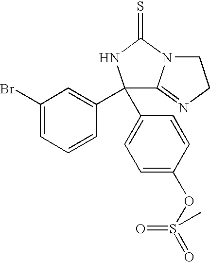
C1(Br)=CC=CC(C2(C3=CC=C(OS(=O)(=O)C)C=C3)C3=NCCN3C(=S)N2)=C1
